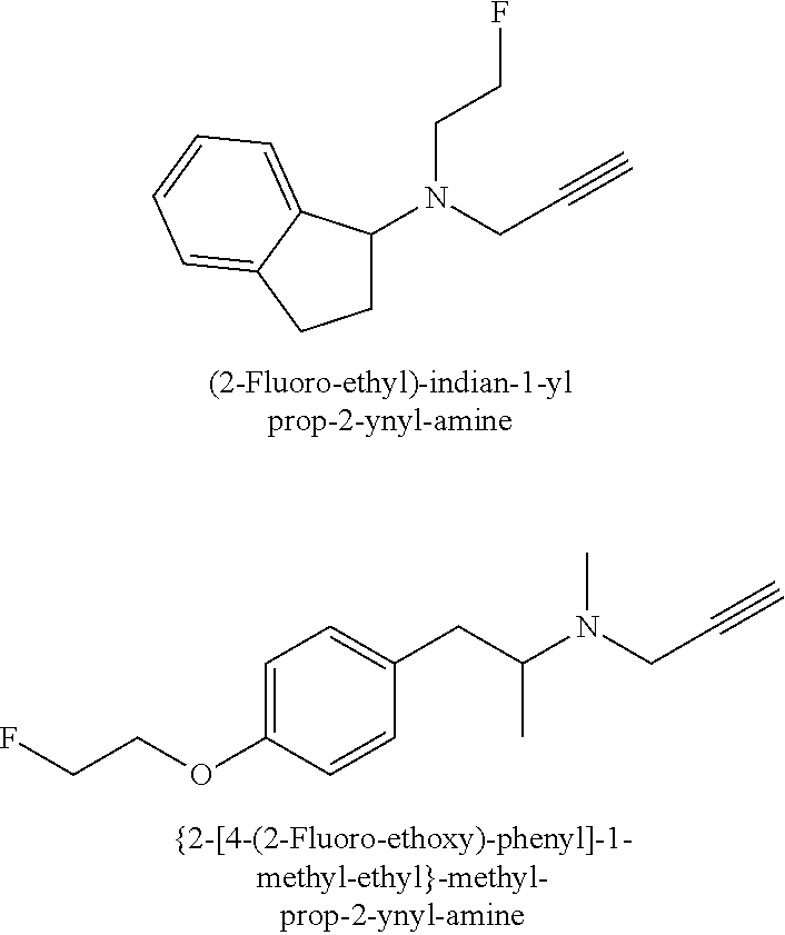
N(CC#C)(CCF)C1CCC2=CC=CC=C12.N(CC#C)(C)C(CC1=CC=C(OCCF)C=C1)C
